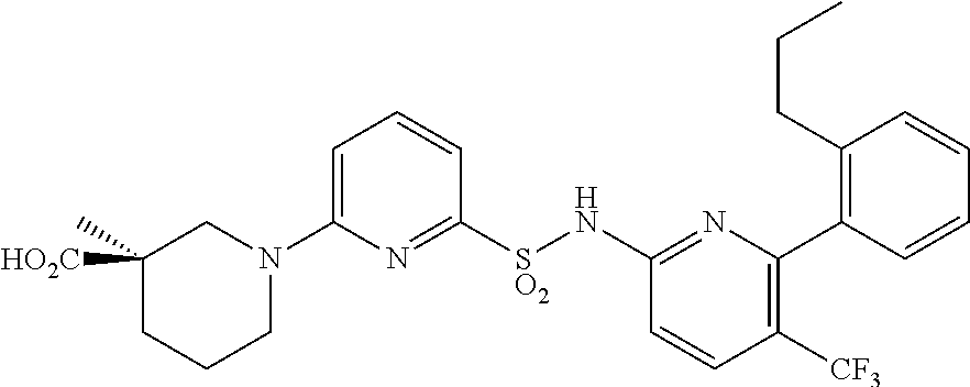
C1=C(N2CC([HO2C])(C)CCC2)N=C([SO2]NC2=NC(C3=C(CCC)C=CC=C3)=C([CF3])C=C2)C=C1
